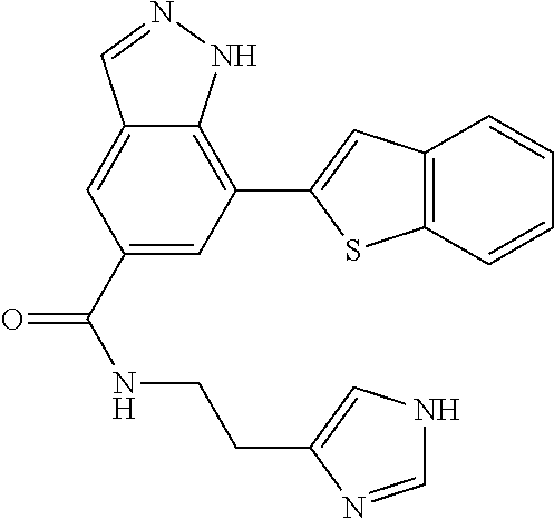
C1(C(NCCC2=CNC=N2)=O)=CC(C2=CC3=C(S2)C=CC=C3)=C2C(=C1)C=NN2
